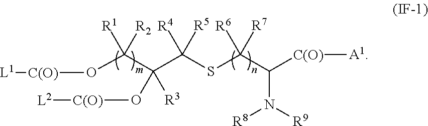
O(C(C(C(SC(C([C(O)][A1])N([R9])[R8])([R7])[R6])([R5])[R4])(O[C(O)][L2])[R3])([R1])[R2])[C(O)][L1]
